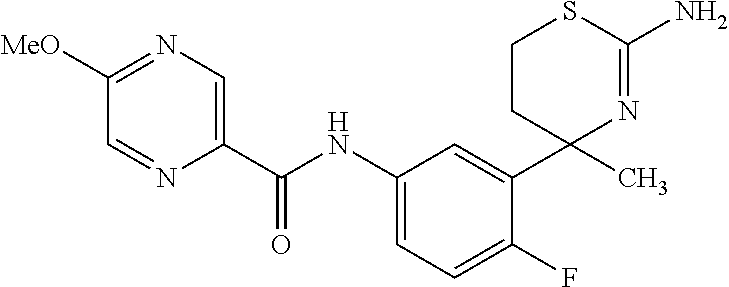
C1=NC(C(NC2=CC=C(F)C(C3(C)CCSC(N)=N3)=C2)=O)=CN=C1[MeO]
